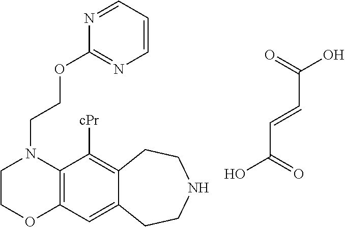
C12=C(C=C3C(=C1[cPr])CCNCC3)OCCN2CCOC1=NC=CC=N1.O=C(O)C=CC(O)=O
